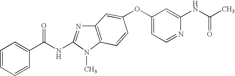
O(C1=CC=NC(NC(C)=O)=C1)C1=CC2=C(N(C)C(NC(=O)C3=CC=CC=C3)=N2)C=C1
